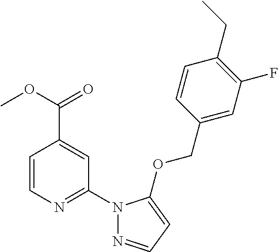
N1(C2=NC=CC(C(=O)OC)=C2)N=CC=C1OCC1=CC(F)=C(CC)C=C1
